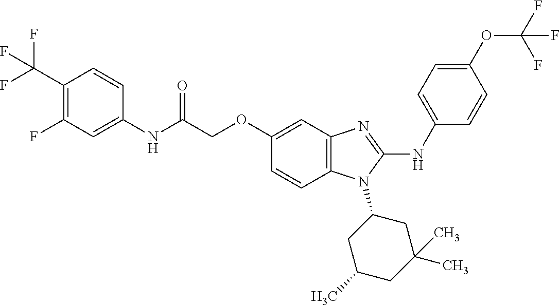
C1(F)=C(C(F)(F)F)C=CC(NC(COC2=CC3=C(C=C2)N(C2CC(C)CC(C)(C)C2)C(NC2=CC=C(OC(F)(F)F)C=C2)=N3)=O)=C1
